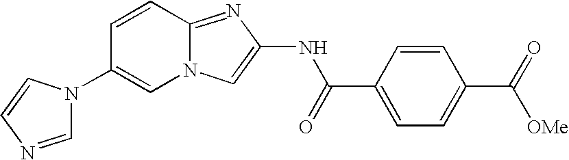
C1=CC2=NC(NC(=O)C3=CC=C(C(=O)[OMe])C=C3)=CN2C=C1N1C=NC=C1
